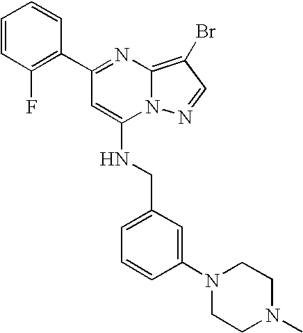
C1=CC(F)=C(C2=NC3=C(Br)C=NN3C(NCC3=CC=CC(N4CCN(C)CC4)=C3)=C2)C=C1
